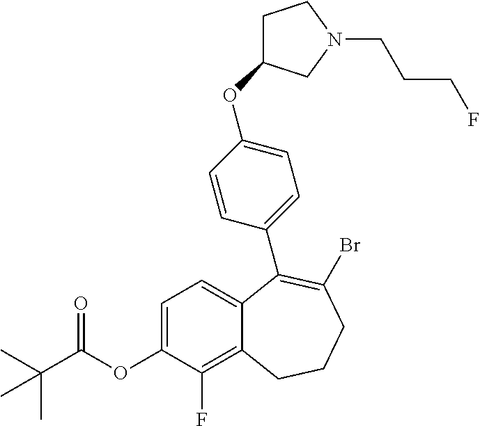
C1=C(OC(C(C)(C)C)=O)C(F)=C2C(=C1)C(C1=CC=C(OC3CCN(CCCF)C3)C=C1)=C(Br)CCC2
